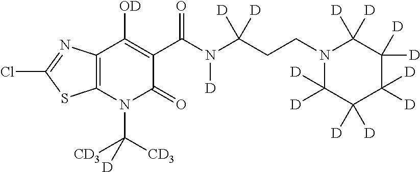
C12=C(N(C([CD3])([CD3])[D])C(=O)C(C(N(C(CCN3C([D])([D])C([D])([D])C([D])([D])C([D])([D])C3([D])[D])([D])[D])[D])=O)=C1[OD])SC(Cl)=N2
